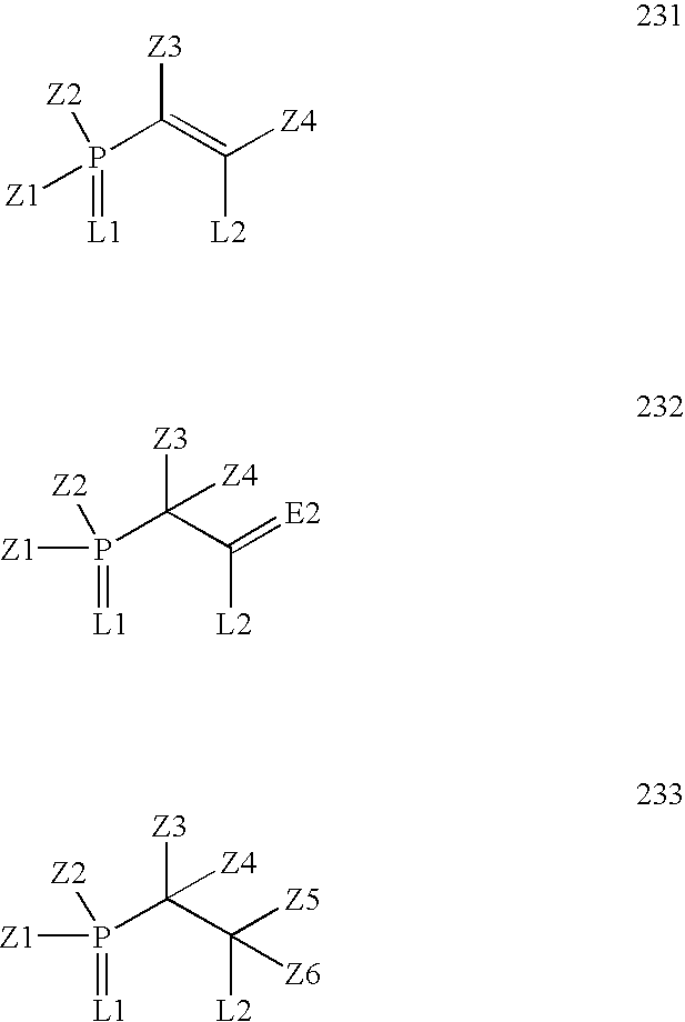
P(=[L1])(C(=C([L2])[Z4])[Z3])([Z1])[Z2].P(=[L1])(C(C([L2])=[E2])([Z3])[Z4])([Z1])[Z2].P(=[L1])(C(C([L2])([Z5])[Z6])([Z3])[Z4])([Z1])[Z2]
